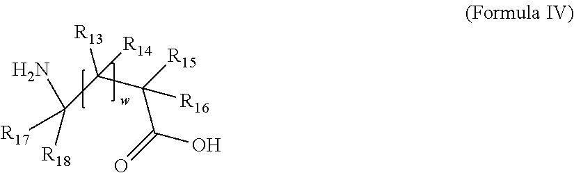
C(C(=O)O)([R16])([R15])C(C(N)([R18])[R17])([R13])[R14]
